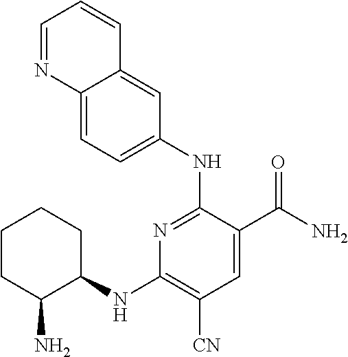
C1=C(NC2=NC(NC3CCCCC3N)=C([CN])C=C2C(N)=O)C=C2C(=C1)N=CC=C2
